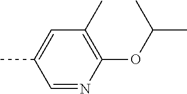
C1=NC(OC(C)C)=C(C)C=C1C
